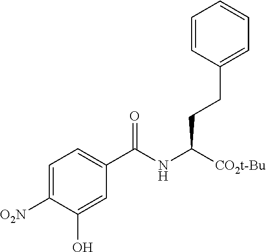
C1=CC(CCC([CO2t-Bu])NC(C2=CC=C([O2N])C(O)=C2)=O)=CC=C1
